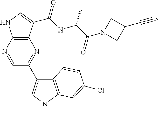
C12=C(N=CC(C3=CN(C)C4=C3C=CC(Cl)=C4)=N1)NC=C2C(NC(C(N1CC(C#N)C1)=O)C)=O
